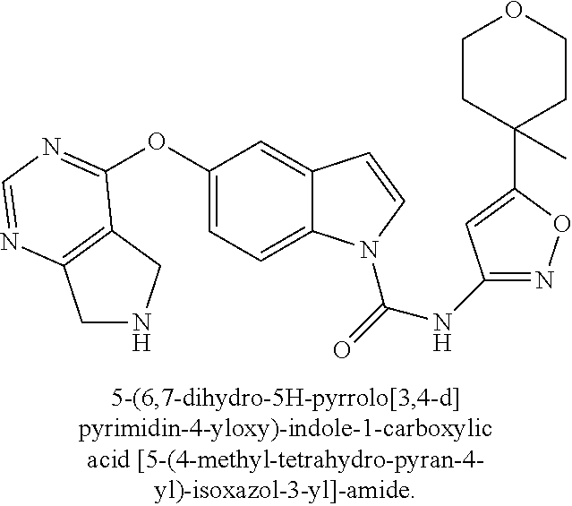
O(C1=CC=C2C(=C1)C=CN2C(=O)NC1=NOC(C2(C)CCOCC2)=C1)C1=NC=NC2=C1CNC2
